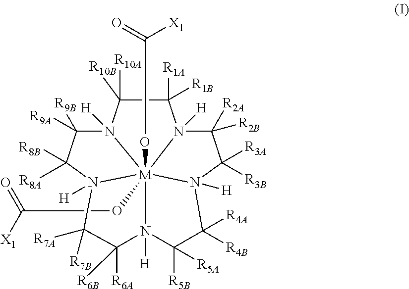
C1([R1A])([R1B])C([R10A])([R10B])N2([H])C([R9B])([R9A])C([R8B])([R8A])N3([H])[M]245(OC(=O)[X1])(OC(=O)[X1])N1([H])C([R2A])([R2B])C([R3B])([R3A])N4([H])C([R4B])([R4A])C([R5B])([R5A])N5([H])C([R6A])([R6B])C3([R7B])[R7A]
